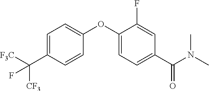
C1=C(C([F3C])([CF3])F)C=CC(OC2=CC=C(C(N(C)C)=O)C=C2F)=C1
